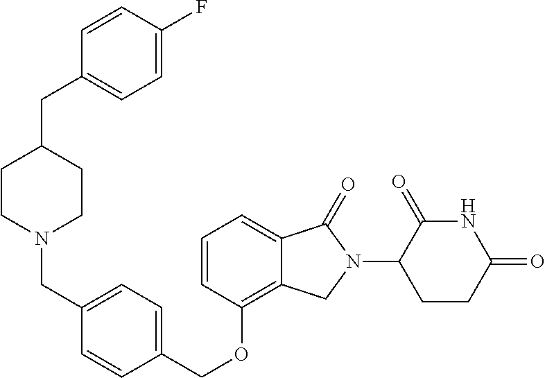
C(OC1=C2C(=CC=C1)C(=O)N(C1C(=O)NC(=O)CC1)C2)C1=CC=C(CN2CCC(CC3=CC=C(F)C=C3)CC2)C=C1
